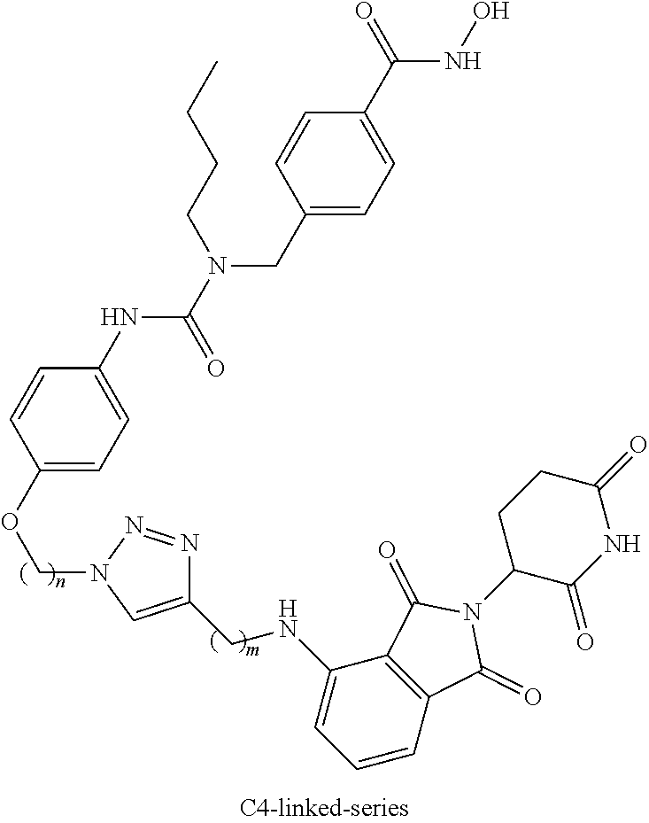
C1=CC(OCN2C=C(CNC3=CC=CC4=C3C(=O)N(C3C(=O)NC(=O)CC3)C4=O)N=N2)=CC=C1NC(N(CC1=CC=C(C(NO)=O)C=C1)CCCC)=O
